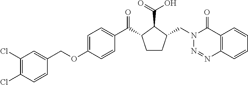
C1(COC2=CC=C(C(=O)C3CCC(CN4N=NC5=C(C4=O)C=CC=C5)C3C(O)=O)C=C2)=CC(Cl)=C(Cl)C=C1
